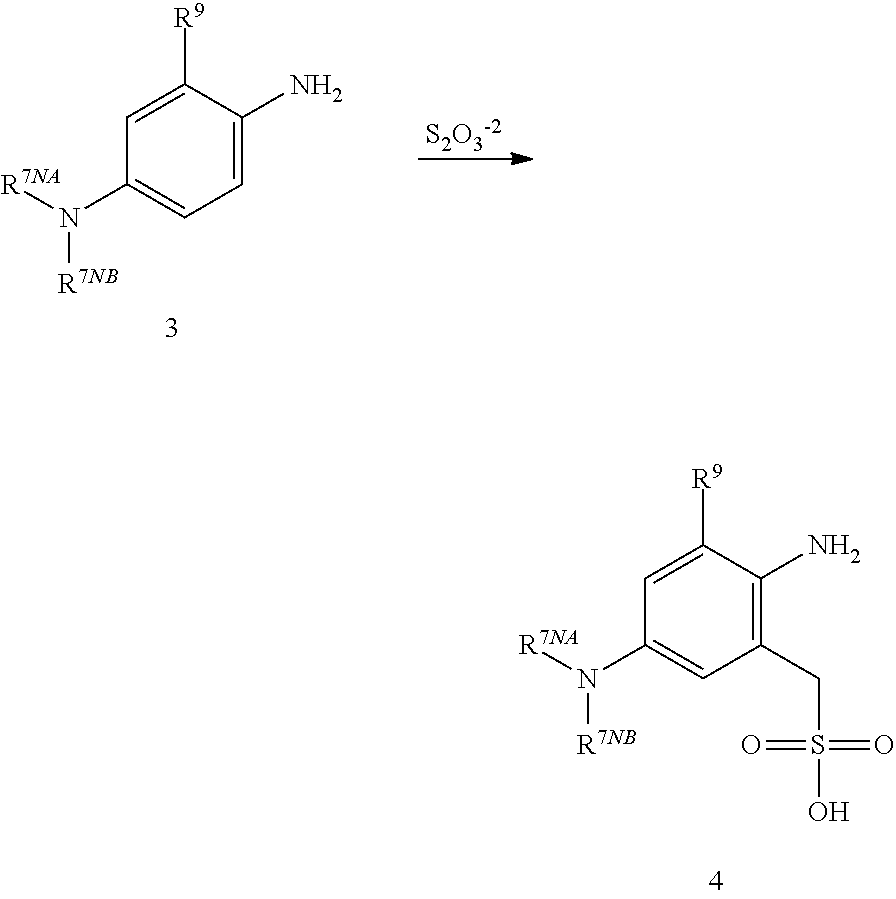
[S2O3-2].C1=C(N)C([R9])=CC(N([R7NA])[R7NB])=C1.C1(CS(=O)(=O)O)=C(N)C([R9])=CC(N([R7NA])[R7NB])=C1
